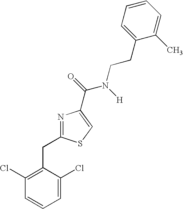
N1=C(CC2=C(Cl)C=CC=C2Cl)SC=C1C(=O)N([H])CCC1=CC=CC=C1C
